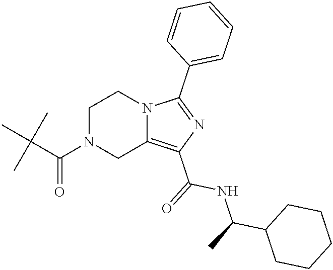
C1N(C(=O)C(C)(C)C)CC2=C(C(=O)NC(C3CCCCC3)C)N=C(C3=CC=CC=C3)N2C1
